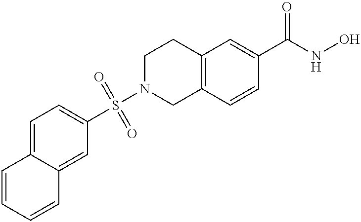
S(N1CC2=C(CC1)C=C(C(NO)=O)C=C2)(C1=CC=C2C(=C1)C=CC=C2)(=O)=O
